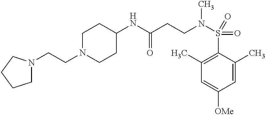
C1(NC(CCN(S(=O)(C2=C(C)C=C([OMe])C=C2C)=O)C)=O)CCN(CCN2CCCC2)CC1
